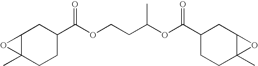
C12C(C)(CCC(C(OCCC(OC(C3CCC4(C)C(C3)O4)=O)C)=O)C1)O2
